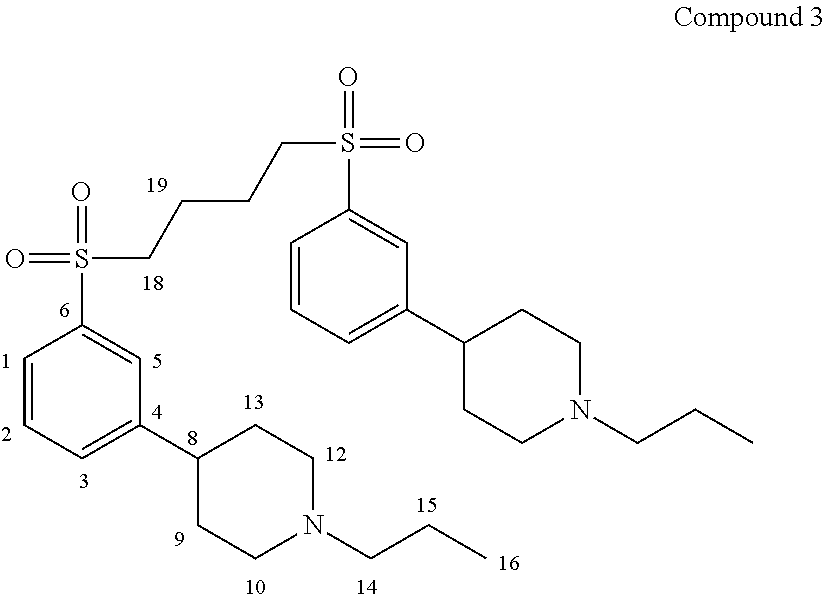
C1=CC=C(C2CCN(CCC)CC2)C=C1S(=O)(=O)CCCCS(=O)(=O)C1=CC(C2CCN(CCC)CC2)=CC=C1
